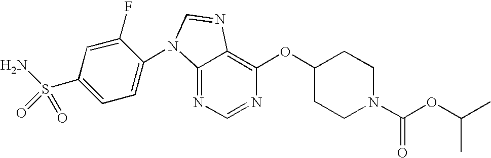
C12=NC=NC(OC3CCN(C(OC(C)C)=O)CC3)=C1N=CN2C1=CC=C(S(N)(=O)=O)C=C1F
